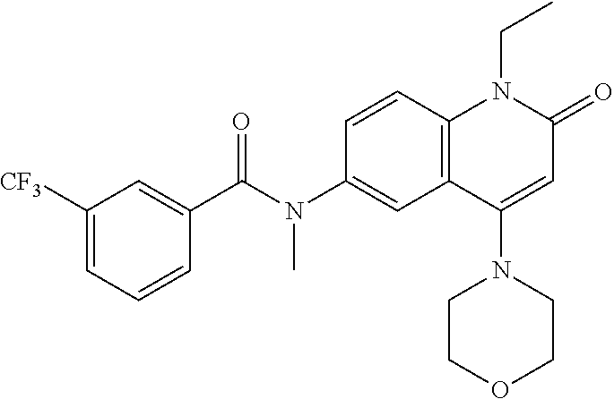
C1(C(N(C2=CC3=C(C=C2)N(CC)C(=O)C=C3N2CCOCC2)C)=O)=CC([CF3])=CC=C1
